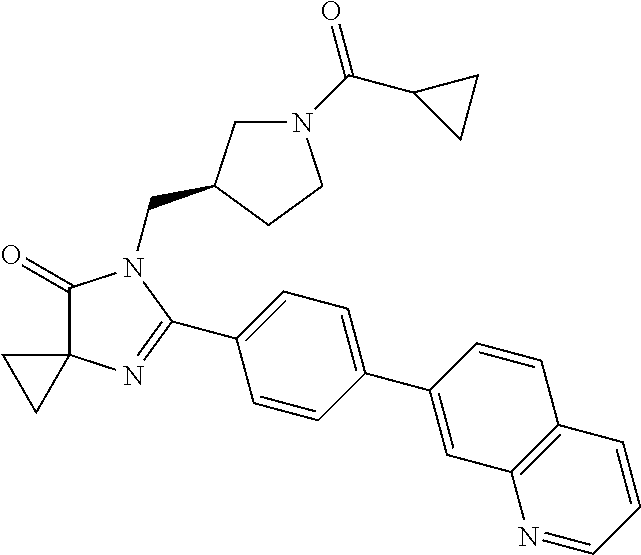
C1(=O)C2(N=C(C3=CC=C(C4=CC5=C(C=C4)C=CC=N5)C=C3)N1CC1CN(C(C3CC3)=O)CC1)CC2
